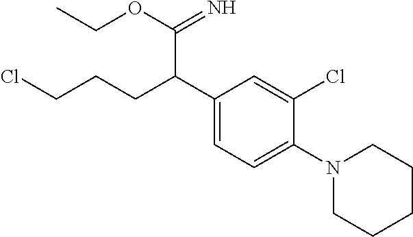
C1(C(CCCCl)C(=N)OCC)=CC=C(N2CCCCC2)C(Cl)=C1
